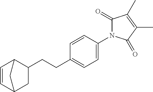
C1(CCC2=CC=C(N3C(=O)C(C)=C(C)C3=O)C=C2)C2C=CC(C1)C2
